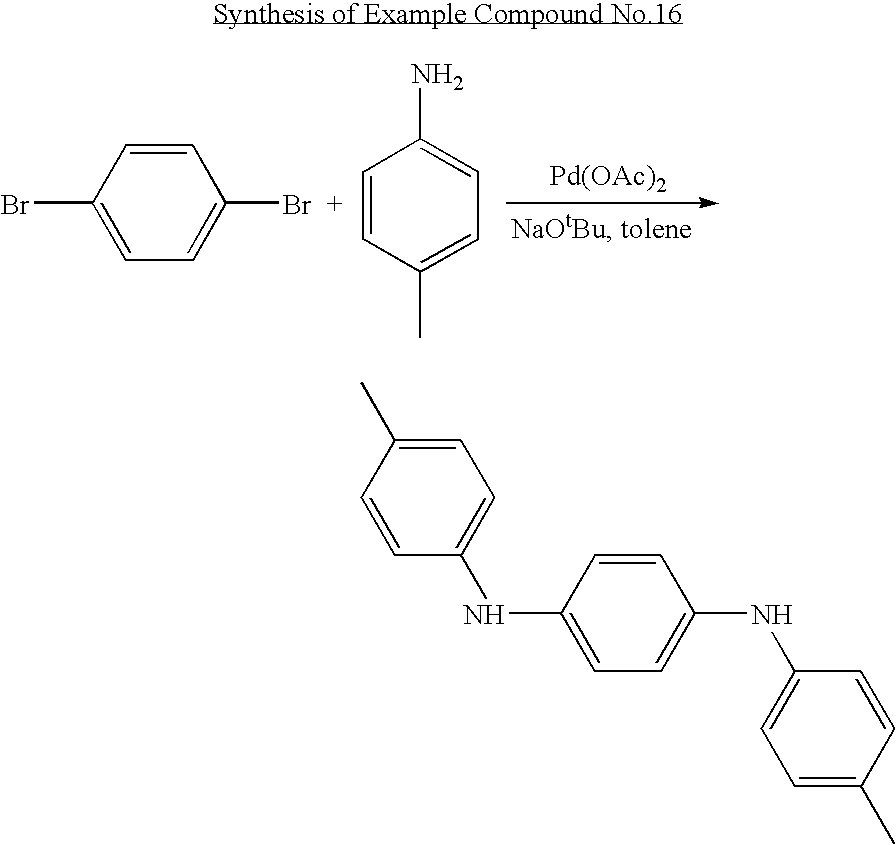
[Pd(OAc)2].C1=CC(Br)=CC=C1Br.C1=CC(C)=CC=C1N.C1=C(C)C=CC(NC2=CC=C(NC3=CC=C(C)C=C3)C=C2)=C1
